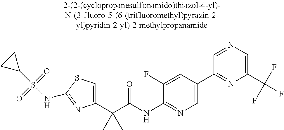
C1(C(C(NC2=NC=C(C3=NC(C(F)(F)F)=CN=C3)C=C2F)=O)(C)C)=CSC(NS(C2CC2)(=O)=O)=N1
